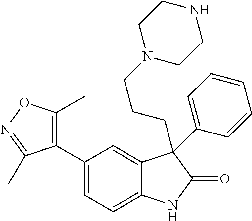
C1(C2=CC=C3C(=C2)C(CCCN2CCNCC2)(C2=CC=CC=C2)C(=O)N3)=C(C)ON=C1C
